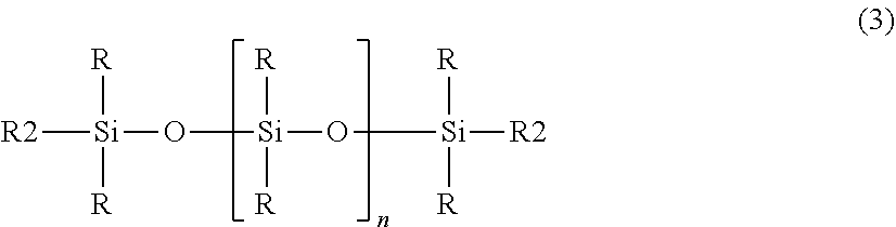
[R2][Si](O[Si](O[Si]([R2])([R])[R])([R])[R])([R])[R]
